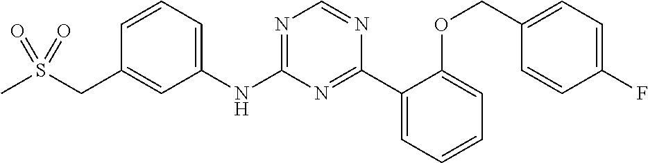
C1(NC2=NC=NC(C3=CC=CC=C3OCC3=CC=C(F)C=C3)=N2)=CC=CC(CS(C)(=O)=O)=C1
